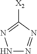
N1N=NC([X2])=N1
